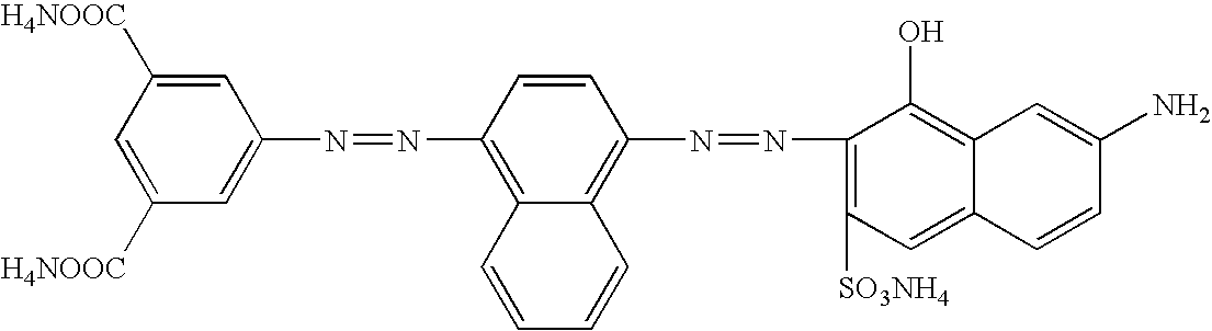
C1=C([H4NOOC])C=C([H4NOOC])C=C1N=NC1=C2C(=C(N=NC3=C([SO3NH4])C=C4C(=C3O)C=C(N)C=C4)C=C1)C=CC=C2
